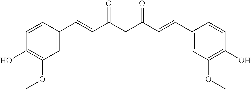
C1=CC(C=CC(CC(C=CC2=CC(OC)=C(O)C=C2)=O)=O)=CC(OC)=C1O
